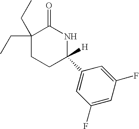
C1(CC)(CC)CCC([H])(C2=CC(F)=CC(F)=C2)NC1=O
